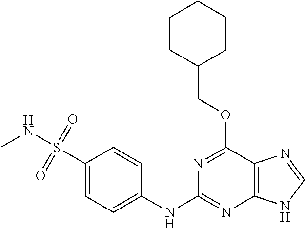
C1CC(COC2=NC(NC3=CC=C(S(NC)(=O)=O)C=C3)=NC3=C2N=CN3)CCC1
